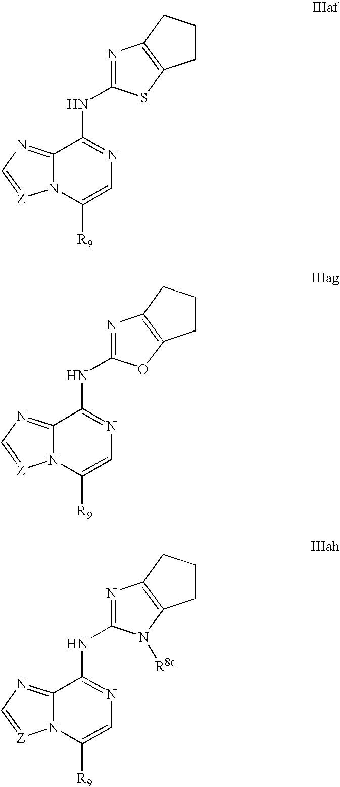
C12=NC=[Z]N1C([R9])=CN=C2NC1=NC2=C(S1)CCC2.C12=NC=[Z]N1C([R9])=CN=C2NC1=NC2=C(O1)CCC2.C12=NC=[Z]N1C([R9])=CN=C2NC1=NC2=C(N1[R8c])CCC2
